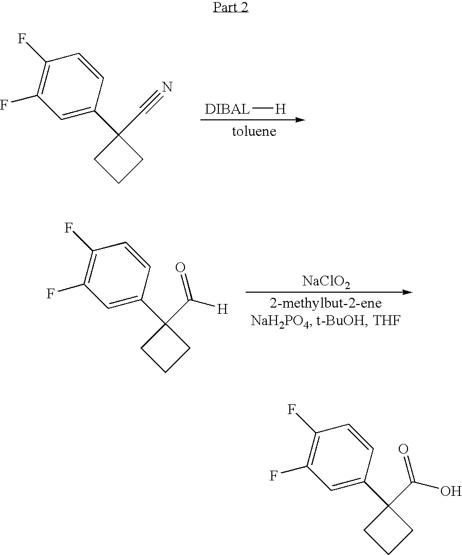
C1=CC(C2(C#N)CCC2)=CC(F)=C1F.[DIBAL][H].C1=CC(C2(C([H])=O)CCC2)=CC(F)=C1F.[NaClO2].C1=CC(C2(C(=O)O)CCC2)=CC(F)=C1F
